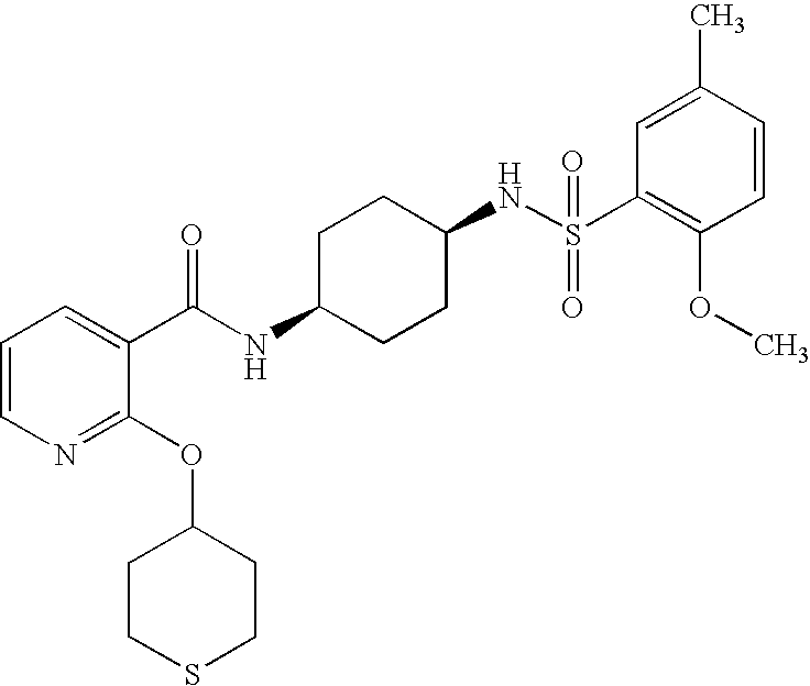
C1CSCCC1OC1=NC=CC=C1C(NC1CCC(NS(C2=C(OC)C=CC(C)=C2)(=O)=O)CC1)=O
